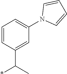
C1=CC(C(*)C)=CC(N2C=CC=C2)=C1
